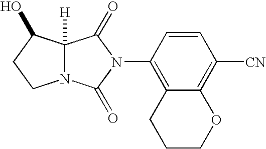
C12([H])N(C(=O)N(C3=C4C(=C([CN])C=C3)OCCC4)C1=O)CCC2O
